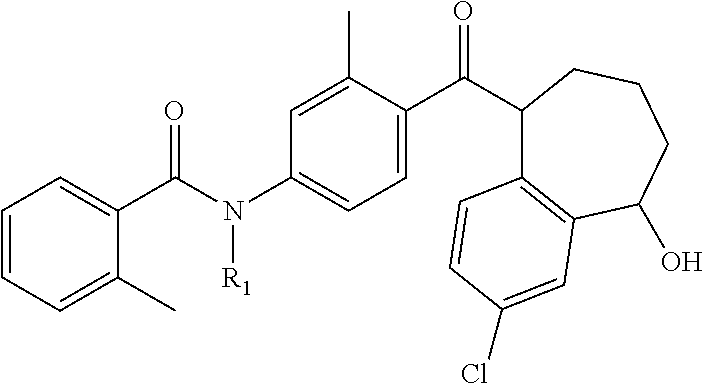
C1=CC=C(C)C(C(N([R1])C2=CC=C(C(C3C4=C(C(O)CCC3)C=C(Cl)C=C4)=O)C(C)=C2)=O)=C1
